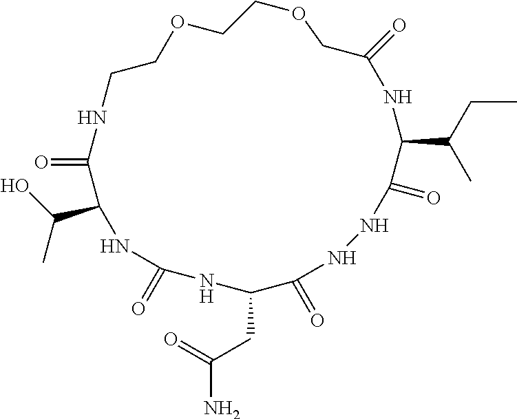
O=C1C(C(O)C)NC(=O)NC(CC(N)=O)C(=O)NNC(=O)C(C(CC)C)NC(=O)COCCOCCN1
